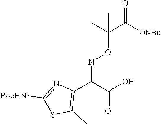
C1(C(C(=O)O)=NOC(C)(C)C(=O)[Ot-Bu])=C(C)SC([BocHN])=N1
